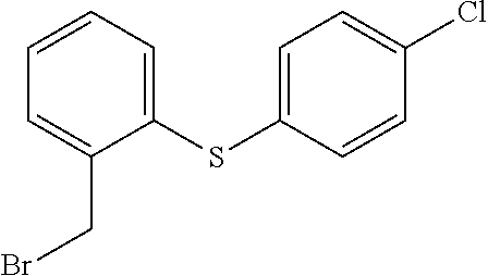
C1=CC=C(SC2=CC=C(Cl)C=C2)C(CBr)=C1
